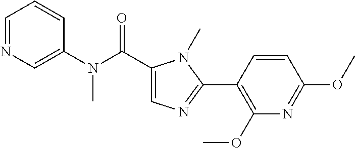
C1=CC=NC=C1N(C)C(=O)C1=CN=C(C2=C(OC)N=C(OC)C=C2)N1C
